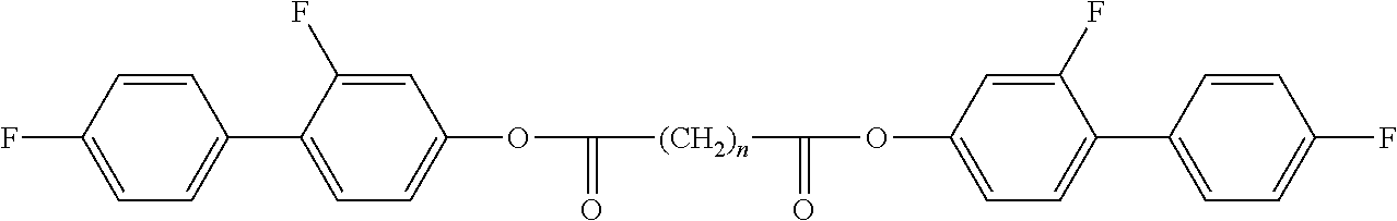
C1=CC(F)=CC=C1C1=CC=C(OC([(CH2)n]C(=O)OC2=CC=C(C3=CC=C(F)C=C3)C(F)=C2)=O)C=C1F
